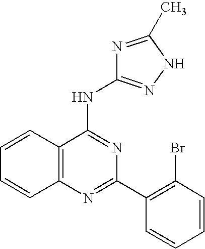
C12=C(N=C(C3=C(Br)C=CC=C3)N=C1NC1=NNC(C)=N1)C=CC=C2
